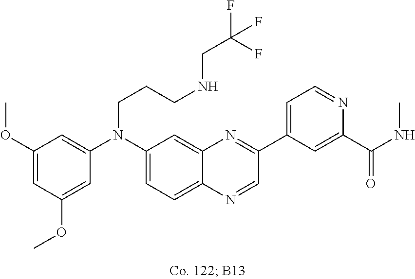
C1(OC)=CC(OC)=CC(N(C2=CC=C3C(=C2)N=C(C2=CC=NC(C(NC)=O)=C2)C=N3)CCCNCC(F)(F)F)=C1
